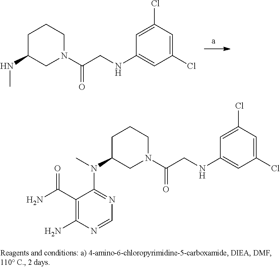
C1(Cl)=CC(Cl)=CC(NCC(N2CCCC(NC)C2)=O)=C1.C1(Cl)=CC(Cl)=CC(NCC(N2CCCC(N(C3=NC=NC(N)=C3C(N)=O)C)C2)=O)=C1
